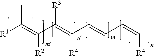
[R1]C(=C(C(=C(C=CC=C[R4])[R4])[R3])[R2])C
